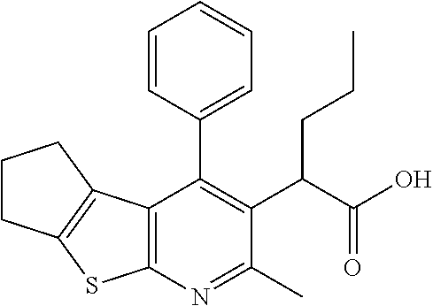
C12=C(N=C(C)C(C(C(O)=O)CCC)=C1C1=CC=CC=C1)SC1=C2CCC1
